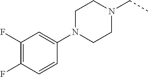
C1(N2CCN(CC)CC2)=CC(F)=C(F)C=C1
